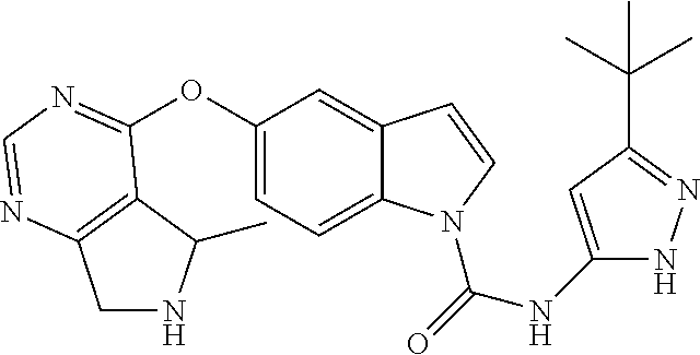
C1(OC2=NC=NC3=C2C(C)NC3)=CC=C2C(=C1)C=CN2C(=O)NC1=CC(C(C)(C)C)=NN1
